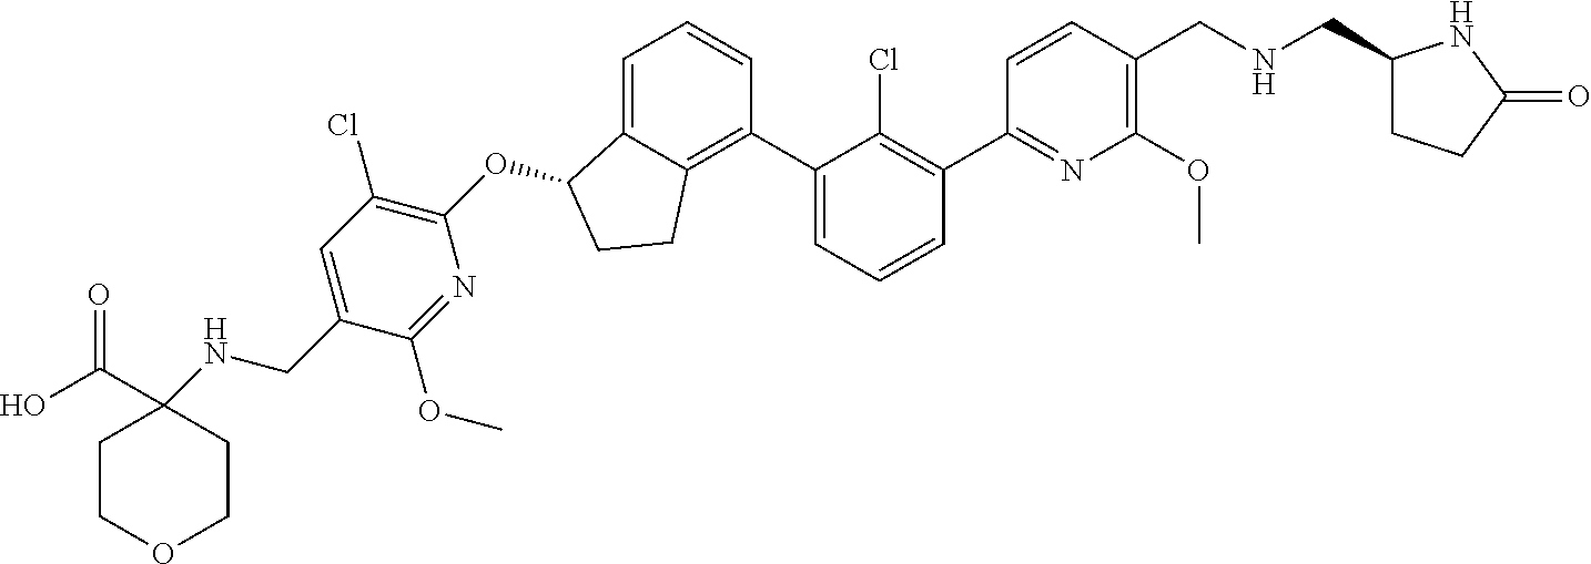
O(C1C2=CC=CC(C3=CC=CC(C4=NC(OC)=C(CNCC5CCC(=O)N5)C=C4)=C3Cl)=C2CC1)C1=C(Cl)C=C(CNC2(C(O)=O)CCOCC2)C(OC)=N1
